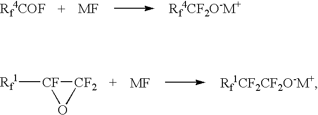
[MF].[Rf1CF2CF2O-M+].[Rf1][CF]1O[CF2]1.[MF].[Rf4CF2O-M+]
